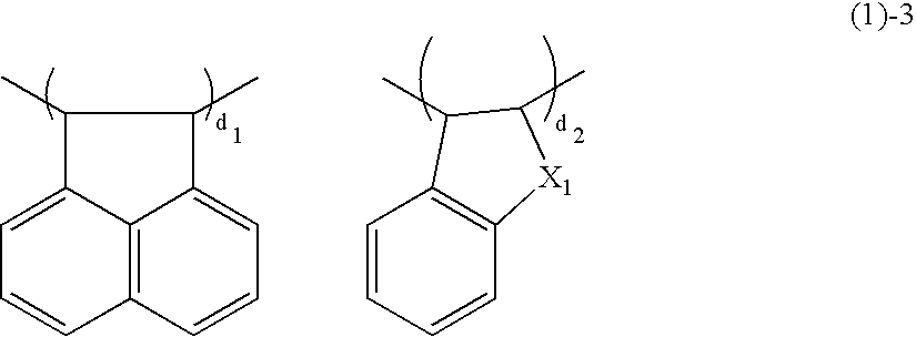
C12=C3C=CC=C1C(C)C(C)C2=CC=C3.C12=C(C=CC=C1)C(C)C(C)[X1]2
